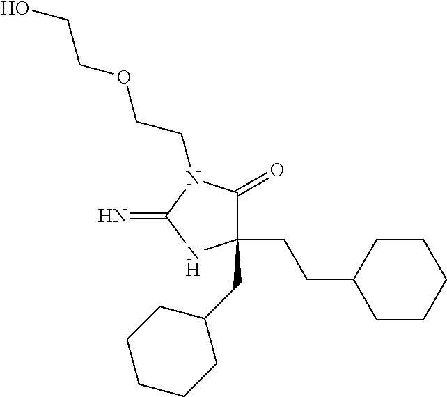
C1(CCC2CCCCC2)(CC2CCCCC2)C(=O)N(CCOCCO)C(=N)N1
